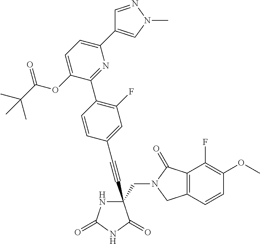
C(#CC1(CN2C(=O)C3=C(C2)C=CC(OC)=C3F)NC(=O)NC1=O)C1=CC(F)=C(C2=NC(C3=CN(C)N=C3)=CC=C2OC(C(C)(C)C)=O)C=C1
